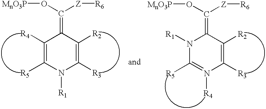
C1([R4])=C([R5])N([R1])C([R3])=C([R2])C1=C([Z][R6])O[MnO3P].N1([R1])C([R5])=N([R4])C([R3])=C([R2])C1=C([Z][R6])O[MnO3P]
